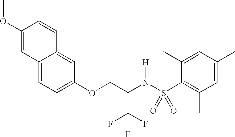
C12=CC=C(OCC(N(S(C3=C(C)C=C(C)C=C3C)(=O)=O)[H])C(F)(F)F)C=C1C=CC(OC)=C2
